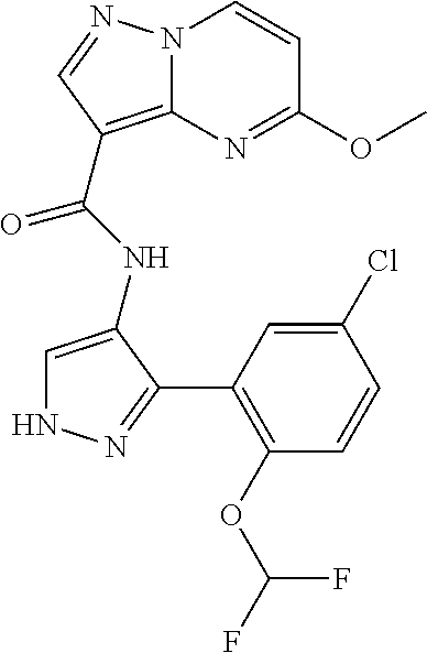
N12C(=C(C(NC3=CNN=C3C3=C(OC(F)F)C=CC(Cl)=C3)=O)C=N1)N=C(OC)C=C2
